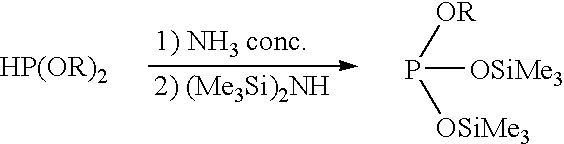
[HP(OR)2].P([OR])([OSiMe3])[OSiMe3]
